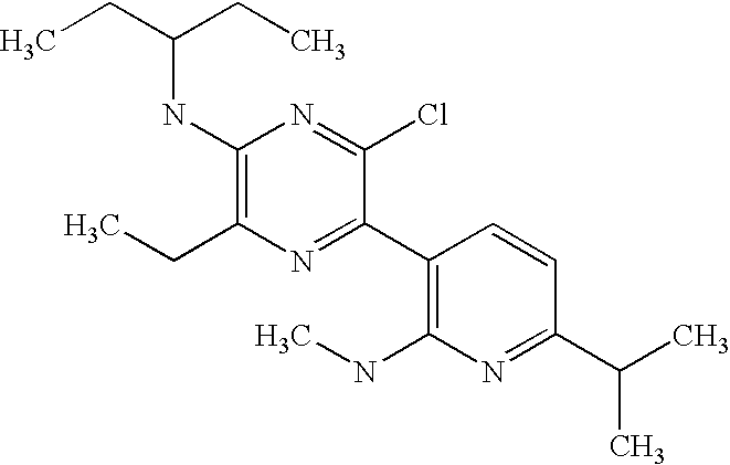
CCC(CC)NC1=C(CC)N=C(C2=C(NC)N=C(C(C)C)C=C2)C(Cl)=N1
